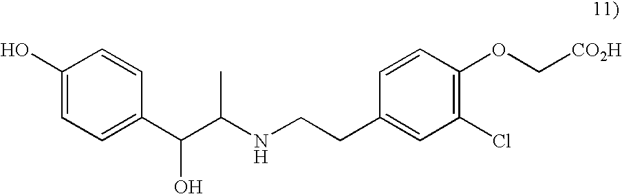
C1(O)=CC=C(C(C(C)NCCC2=CC(Cl)=C(OC[CO2H])C=C2)O)C=C1
